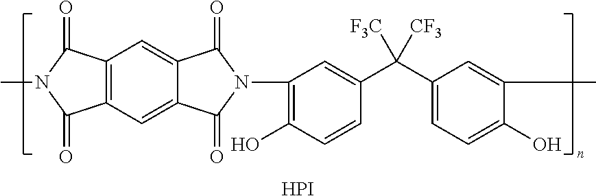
C12=C(C=C3C(=C1)C(=O)N(C1=C(O)C=CC(C(C4=CC=C(O)C(C)=C4)([CF3])[F3C])=C1)C3=O)C(=O)N(C)C2=O.[HPI]
